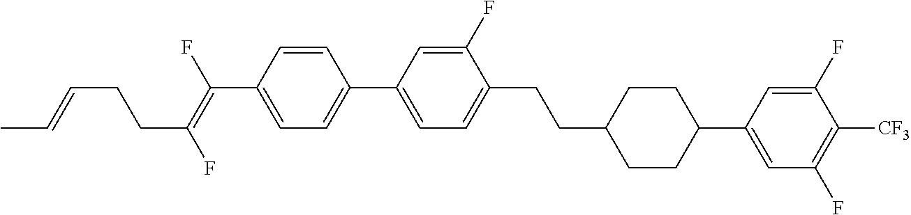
C(C1CCC(C2=CC(F)=C([CF3])C(F)=C2)CC1)CC1=CC=C(C2=CC=C(C(=C(F)CCC=CC)F)C=C2)C=C1F
